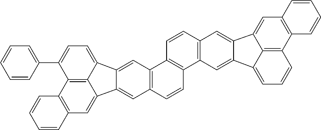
C12=C(C=C3C4=C1C(C1=CC=CC=C1)=CC=C4C1=CC4=C(C=CC5=C4C=CC4=C5C=C5C(=C4)C4=CC6=C(C7=C4C5=CC=C7)C=CC=C6)C=C31)C=CC=C2
